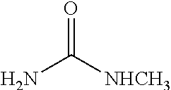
NC([NHCH3])=O
